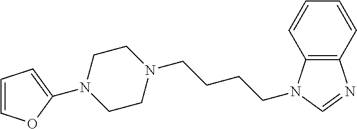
N1(C2=CC=CO2)CCN(CCCCN2C3=C(N=C2)C=CC=C3)CC1
